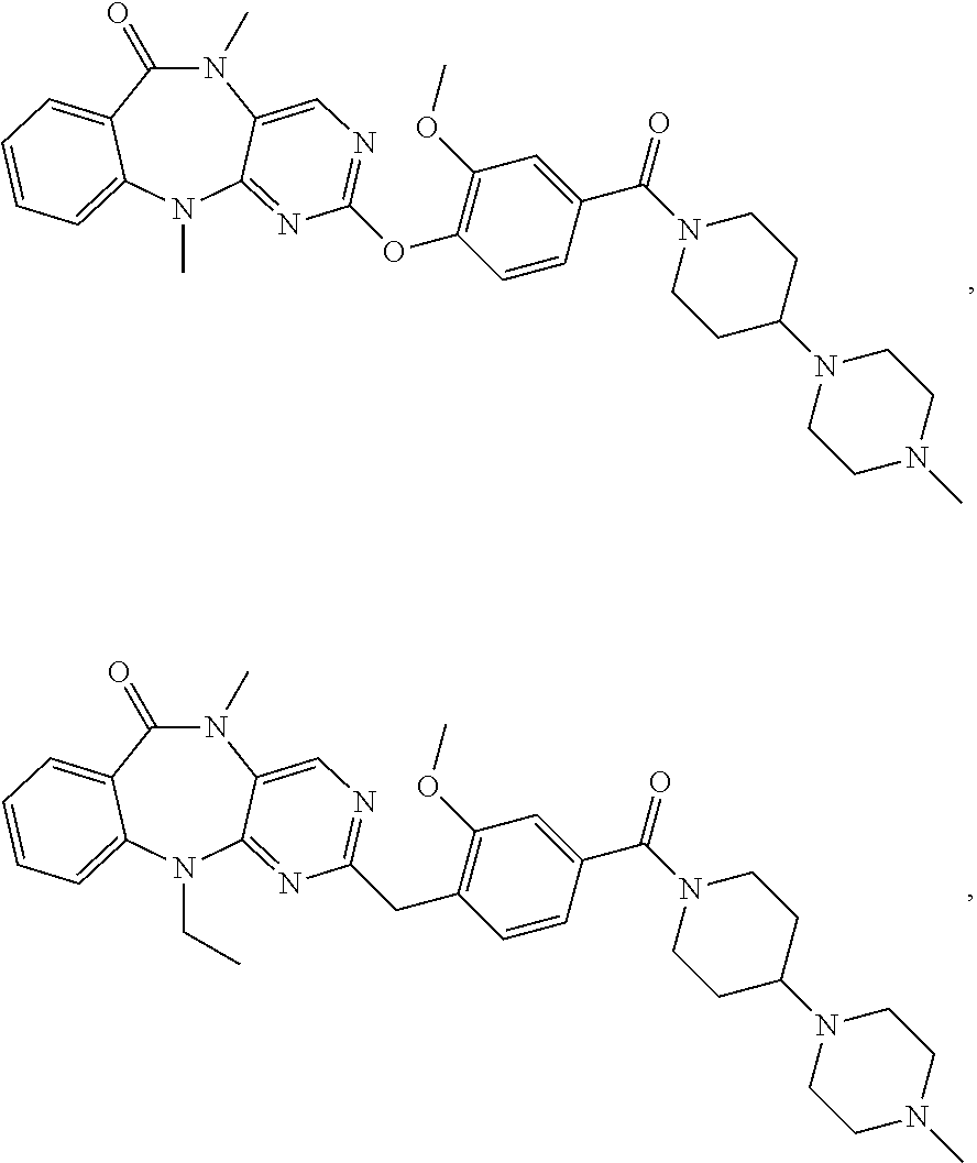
N1(C)C(=O)C2=CC=CC=C2N(C)C2=NC(OC3=C(OC)C=C(C(N4CCC(N5CCN(C)CC5)CC4)=O)C=C3)=NC=C12.N1(C)C(=O)C2=CC=CC=C2N(CC)C2=NC(CC3=C(OC)C=C(C(N4CCC(N5CCN(C)CC5)CC4)=O)C=C3)=NC=C12
